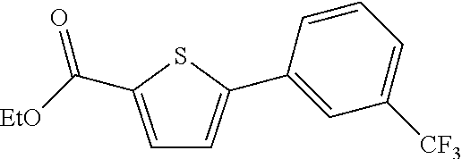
C1=C(C([EtO])=O)SC(C2=CC([CF3])=CC=C2)=C1
